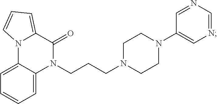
N1(CCCN2CCN(C3=CN=CN=C3)CC2)C(=O)C2=CC=CN2C2=CC=CC=C12
